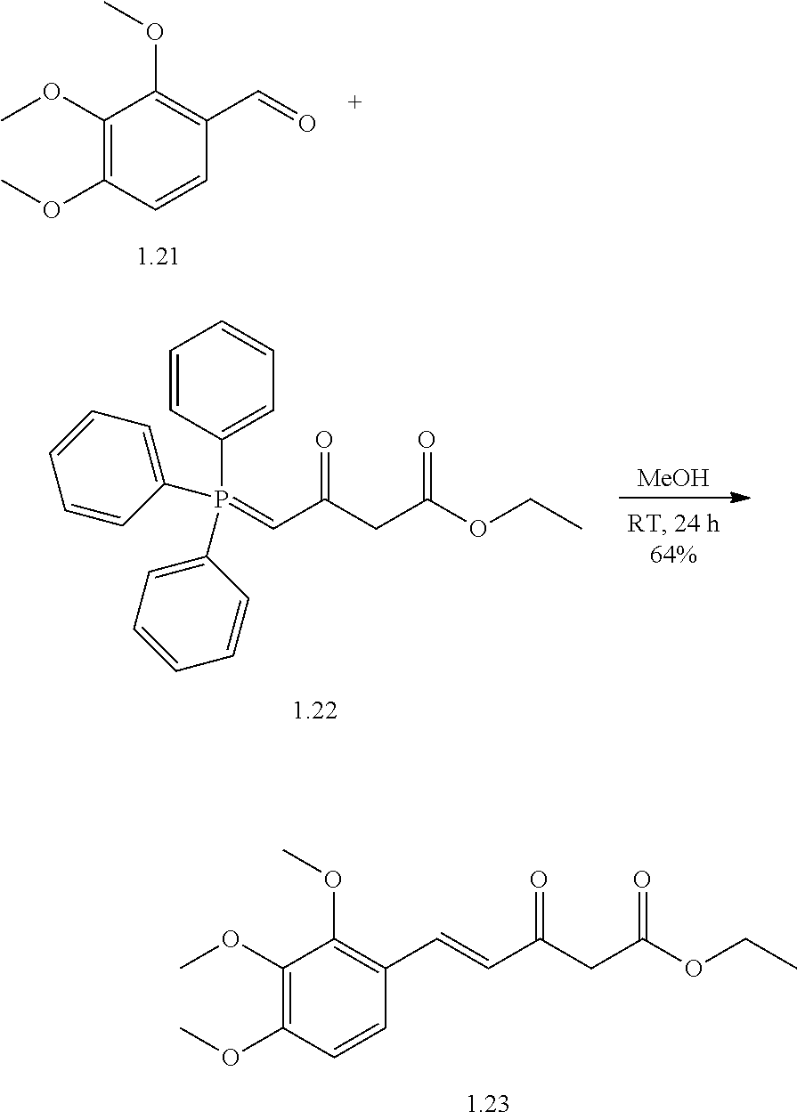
C1(OC)=C(OC)C=CC(C=O)=C1OC.C(C(=O)CC(=O)OCC)=CC1=C(OC)C(OC)=C(OC)C=C1.[MeOH].P(C1=CC=CC=C1)(C1=CC=CC=C1)(C1=CC=CC=C1)=CC(=O)CC(=O)OCC
